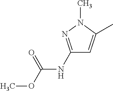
C1(NC(OC)=O)=NN(C)C(C)=C1
